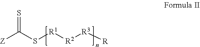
[Z]C(S[R1][R2][R3][R])=S
